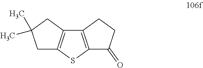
C1C2=C(CC1(C)C)C1=C(S2)C(=O)CC1
